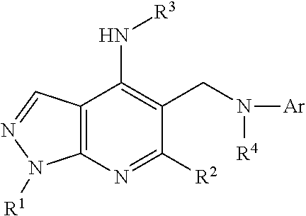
C1(CN([Ar])[R4])=C(N[R3])C2=C(N=C1[R2])N([R1])N=C2
